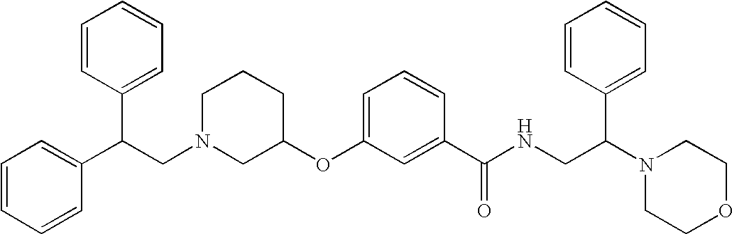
C1N(CC(C2=CC=CC=C2)C2=CC=CC=C2)CC(OC2=CC=CC(C(NCC(N3CCOCC3)C3=CC=CC=C3)=O)=C2)CC1
